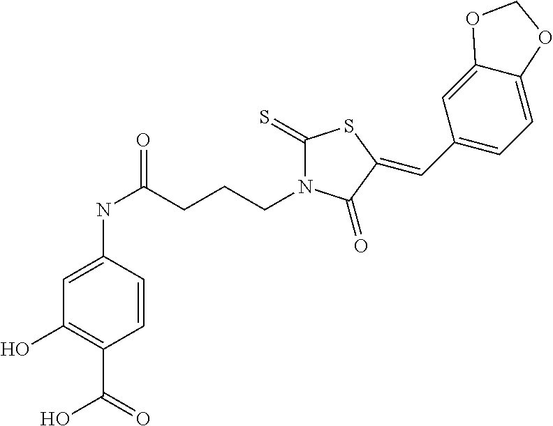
OC1=C(C(=O)O)C=CC(NC(=O)CCCN2C(=S)SC(=CC3=CC=C4C(=C3)OCO4)C2=O)=C1
